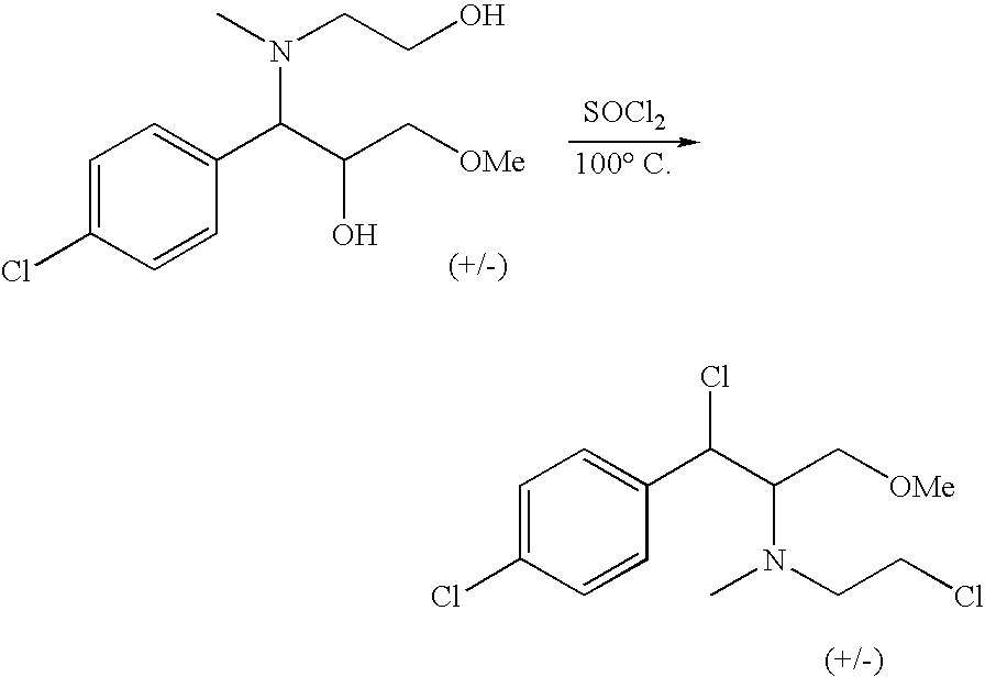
C1=C(Cl)C=CC(C(C(C[OMe])N(C)CCCl)Cl)=C1.C1=C(Cl)C=CC(C(C(C[OMe])O)N(C)CCO)=C1.[SOCl2]
